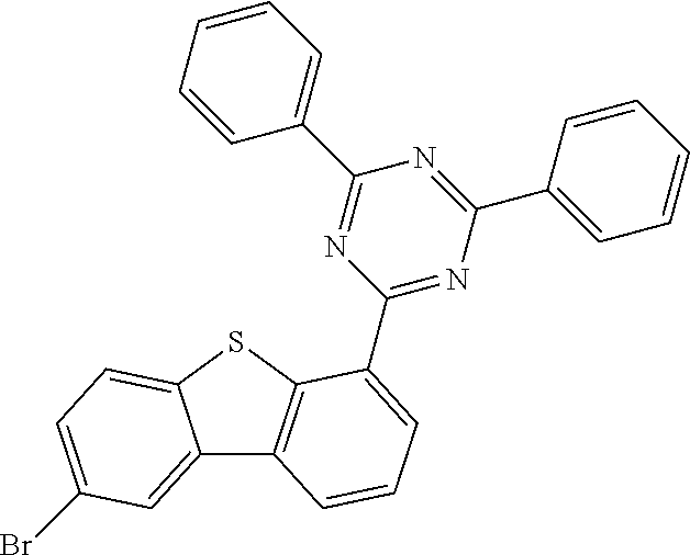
C12=CC(Br)=CC=C1SC1=C2C=CC=C1C1=NC(C2=CC=CC=C2)=NC(C2=CC=CC=C2)=N1
